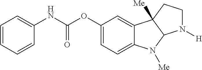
C1=CC=CC(NC(OC2=CC=C3C(=C2)C2([Me])C(N3[Me])N([H])CC2)=O)=C1
